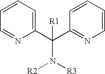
C1(C(C2=NC=CC=C2)(N([R3])[R2])[R1])=CC=CC=N1
